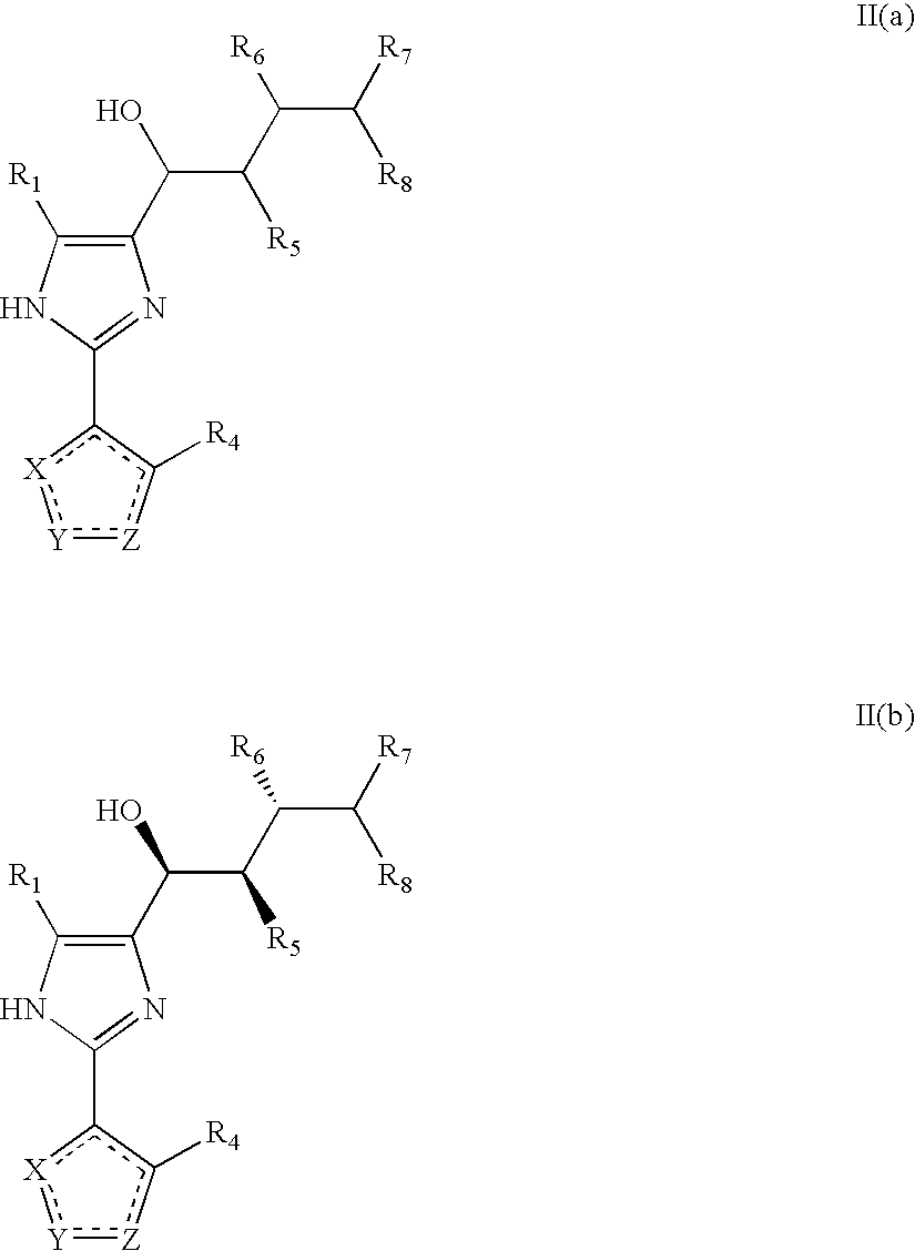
C1(C(O)C(C(C([R7])[R8])[R6])[R5])=C([R1])NC(c2[X]:[Y]:[Z]c2[R4])=N1.C1(C(O)C(C(C([R7])[R8])[R6])[R5])=C([R1])NC(c2[X]:[Y]:[Z]c2[R4])=N1
